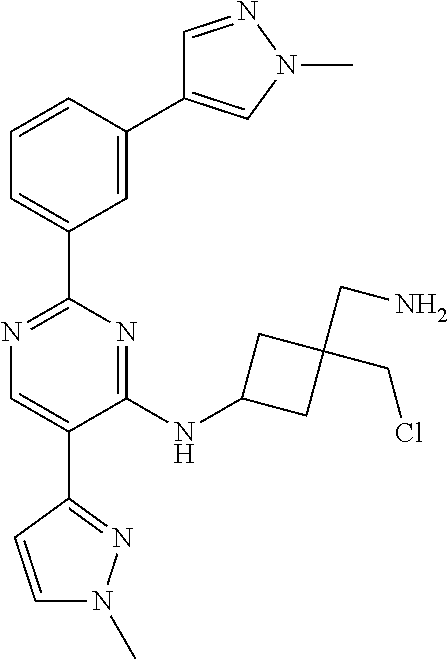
N1=C(C2=CC=CC(C3=CN(C)N=C3)=C2)N=C(NC2CC(CCl)(CN)C2)C(C2=NN(C)C=C2)=C1
